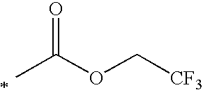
CC(OC[CF3])=O
